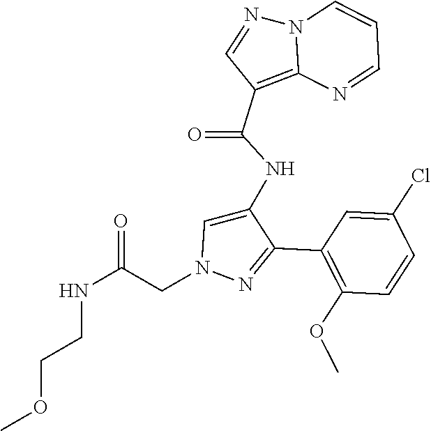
C1(C2=NN(CC(NCCOC)=O)C=C2NC(C2=C3N(N=C2)C=CC=N3)=O)=C(OC)C=CC(Cl)=C1
